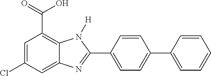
C1=C(Cl)C=C2C(=C1C(=O)O)N([H])C(C1=CC=C(C3=CC=CC=C3)C=C1)=N2
